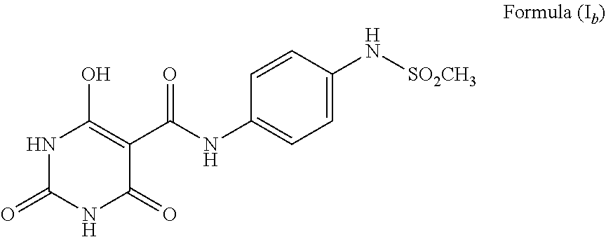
N1C(=O)NC(=O)C(C(NC2=CC=C(N[SO2CH3])C=C2)=O)=C1O
